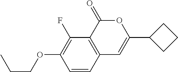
C1=CC2=C(C(F)=C1OCCC)C(=O)OC(C1CCC1)=C2
